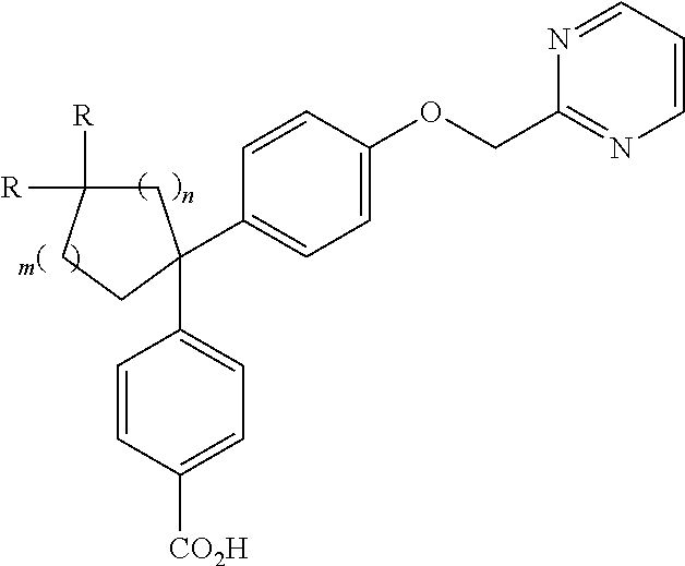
C1C([R])([R])CCC1(C1=CC=C(OCC2=NC=CC=N2)C=C1)C1=CC=C([CO2H])C=C1
